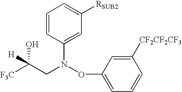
[F3C]C(CN(OC1=CC=CC([CF2CF2CF3])=C1)C1=CC([RSUB2])=CC=C1)(O)[H]
